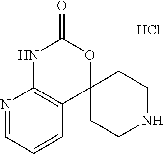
N1=CC=CC2=C1NC(=O)OC21CCNCC1.Cl
